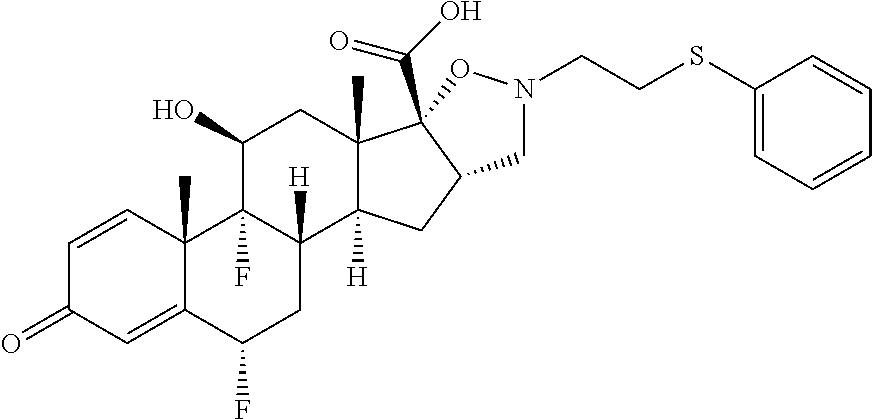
C1=CC2(C)C(=CC1=O)C(F)CC1([H])C2(F)C(O)CC2(C)C1([H])CC1C2(C(O)=O)ON(CCSC2=CC=CC=C2)C1
